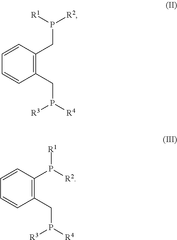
C1=CC(CP([R1])[R2])=C(CP([R3])[R4])C=C1.C1=CC(P([R2])[R1])=C(CP([R3])[R4])C=C1
